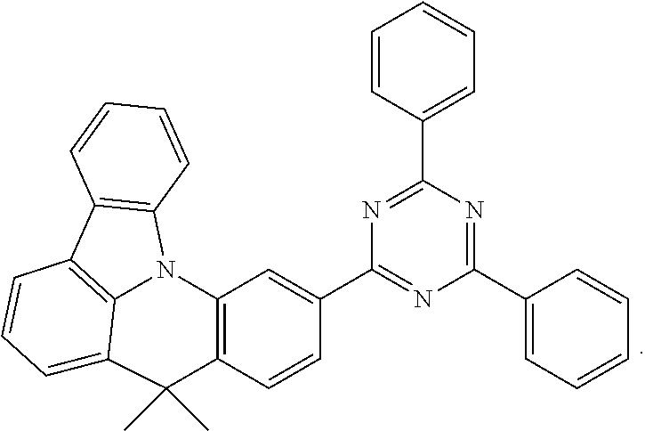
C12=C3C4=C(N1C1=C(C(C)(C)C2=CC=C3)C=CC(C2=NC(C3=CC=CC=C3)=NC(C3=CC=CC=C3)=N2)=C1)C=CC=C4
